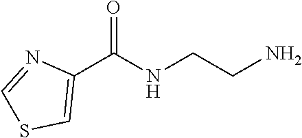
C1(C(=O)NCCN)=CSC=N1
